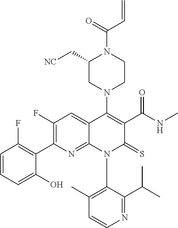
C1=CN=C(C(C)C)C(N2C(=S)C(C(=O)NC)=C(N3CC(C[NC])N(C(C=C)=O)CC3)C3=CC(F)=C(C4=C(F)C=CC=C4O)N=C23)=C1C
